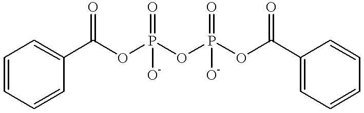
C1=CC=CC(C(OP(OP(OC(C2=CC=CC=C2)=O)([O-])=O)(=O)[O-])=O)=C1
